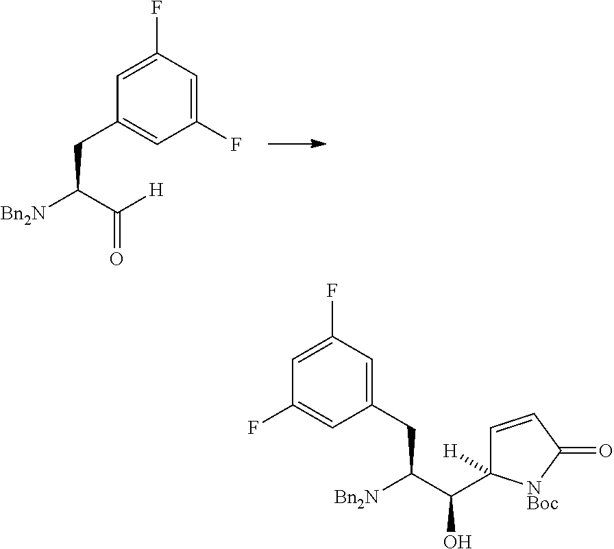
C1(CC([Bn2N])C([H])=O)=CC(F)=CC(F)=C1.C1(CC(C(O)C2([H])C=CC(=O)[NBoc]2)[Bn2N])=CC(F)=CC(F)=C1
